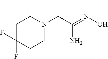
NC(=NO)CN1CCC(F)(F)CC1C
